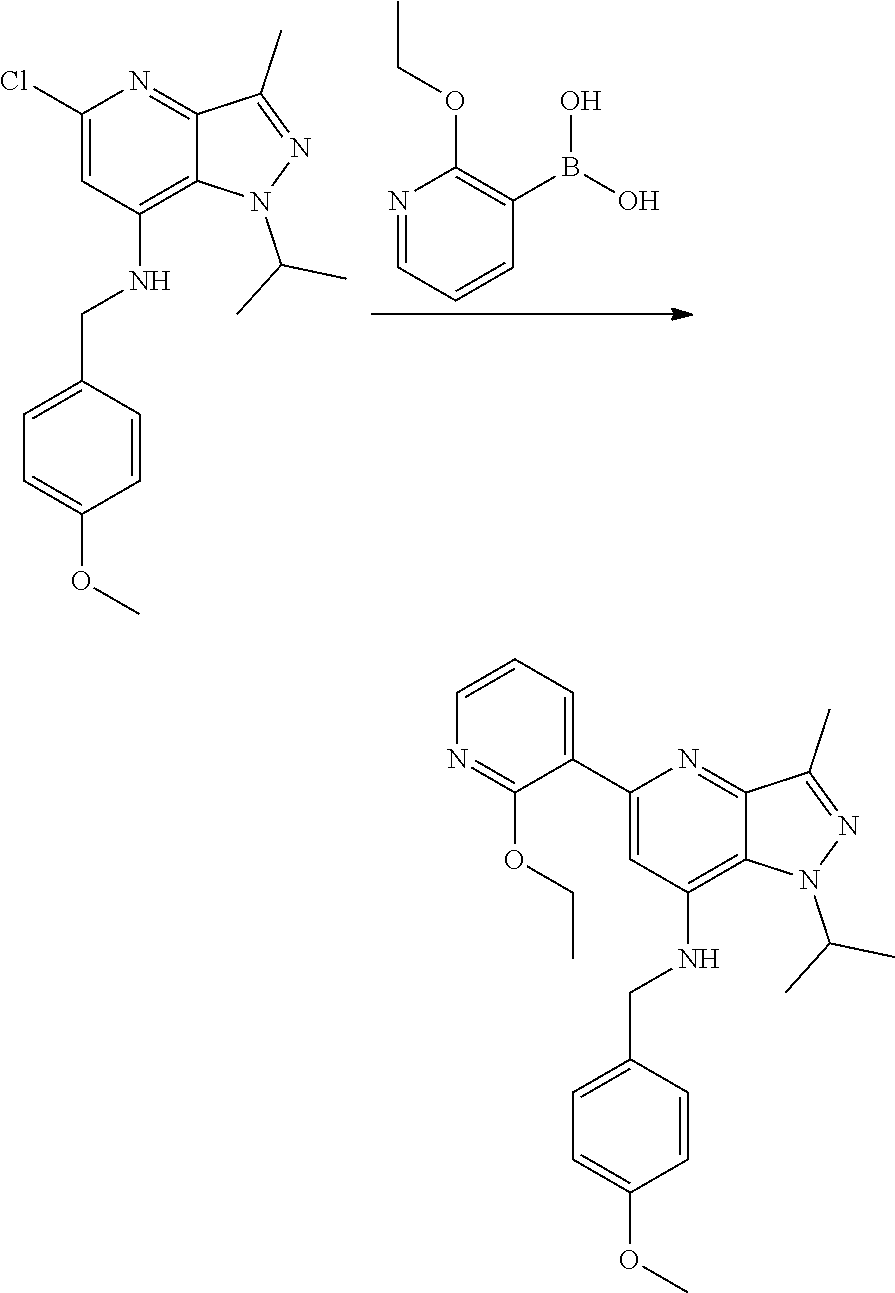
N1=C2C(=C(NCC3=CC=C(OC)C=C3)C=C1Cl)N(C(C)C)N=C2C.N1=CC=CC(B(O)O)=C1OCC.N1=C2C(=C(NCC3=CC=C(OC)C=C3)C=C1C1=CC=CN=C1OCC)N(C(C)C)N=C2C
